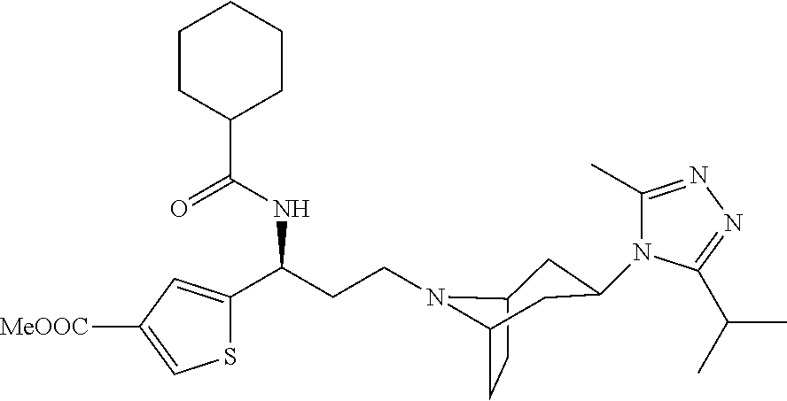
C(CCN1C2CC(N3C(C)=NN=C3C(C)C)CC1CC2)(C1=CC([MeOOC])=CS1)NC(=O)C1CCCCC1
